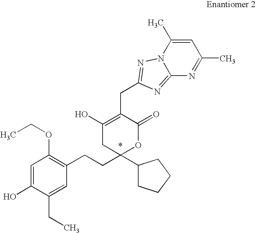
N12C(=NC(CC3=C(O)CC(CCC4=C(OCC)C=C(O)C(CC)=C4)(C4CCCC4)OC3=O)=N1)N=C(C)C=C2C
